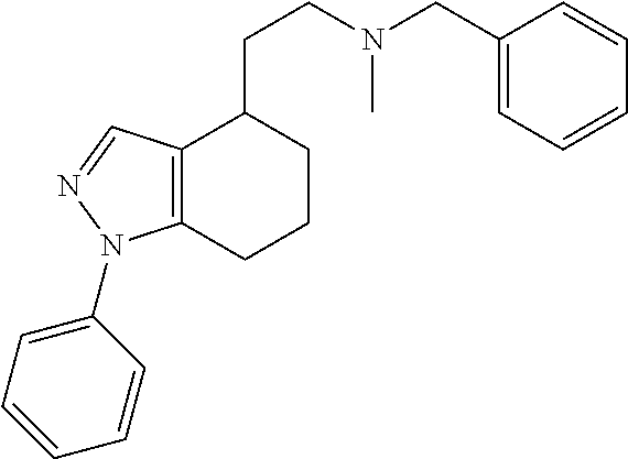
C12=C(CCCC1CCN(CC1=CC=CC=C1)C)N(C1=CC=CC=C1)N=C2
